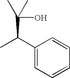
CC(C1=CC=CC=C1)C(O)(C)C
